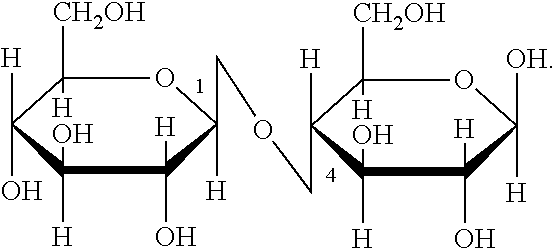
O1C([CH2OH])([H])C([H])(O)C(O)([H])C([H])(O)C1([H])COCC1([H])C([CH2OH])([H])OC([OH])([H])C([H])(O)C1(O)[H]
